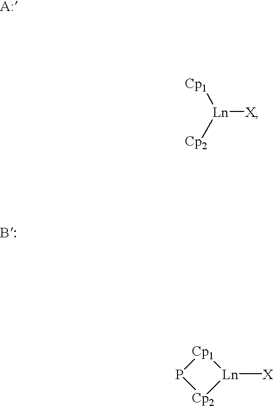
[Ln]([X])([Cp2])[Cp1].P1[Cp2][Ln]([X])[Cp1]1
